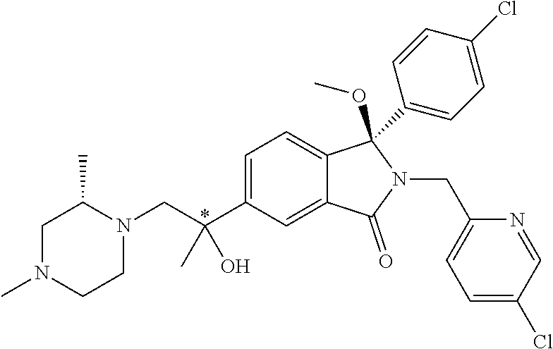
C1=C(C(CN2C(C)CN(C)CC2)(C)O)C=C2C(=C1)C(C1=CC=C(Cl)C=C1)(OC)N(CC1=CC=C(Cl)C=N1)C2=O
